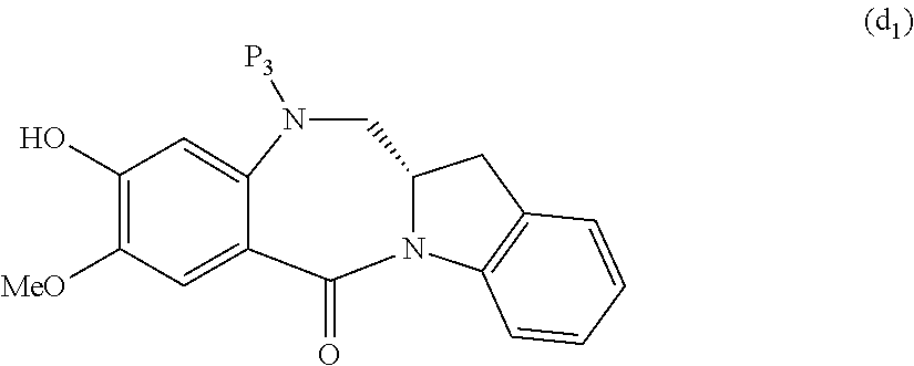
N1([P3])CC2N(C(=O)C3=CC([MeO])=C(O)C=C13)C1=C(C2)C=CC=C1
